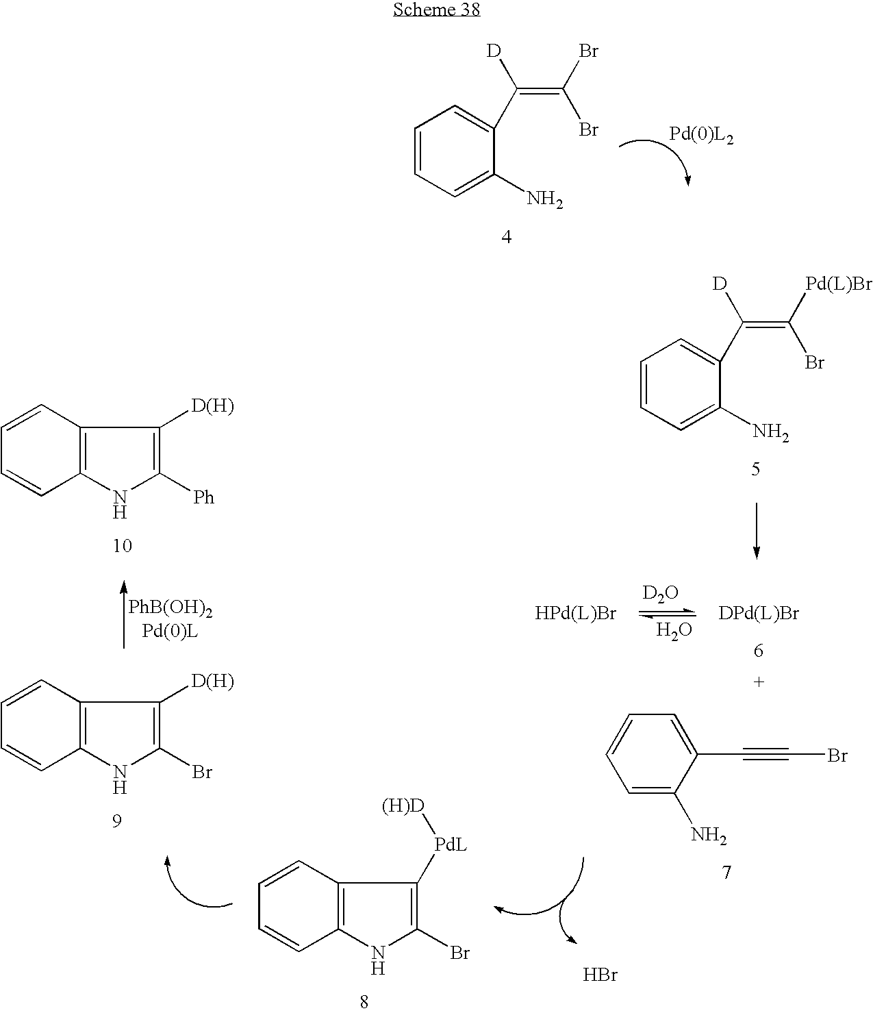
C([D])(=C(Br)Br)C1=CC=CC=C1N.C1=CC=C(N)C(C(=C(Br)[Pd(L)Br])[D])=C1.C1=CC2=C(C=C1)NC([Ph])=C2[D(H)].[D2O].O.C1=C(N)C(C#CBr)=CC=C1.Br.C1=CC2=C(C=C1)NC(Br)=C2[PdL][(H)D].C1=CC2=C(C=C1)NC(Br)=C2[D(H)]
